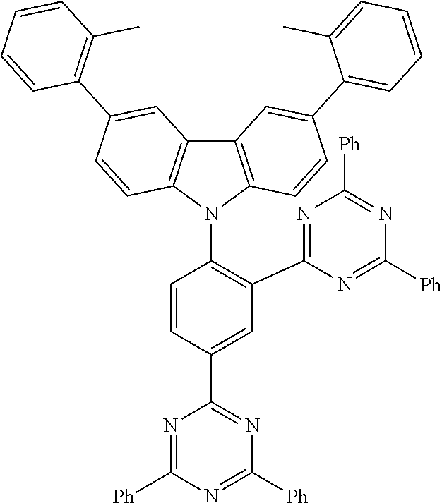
C1=C(C2=NC([Ph])=NC([Ph])=N2)C=CC(N2C3=C(C4=C2C=CC(C2=C(C)C=CC=C2)=C4)C=C(C2=CC=CC=C2C)C=C3)=C1C1=NC([Ph])=NC([Ph])=N1
